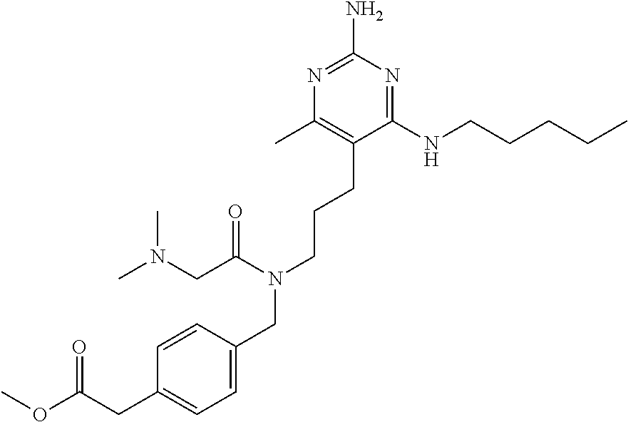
C1=C(CN(CCCC2=C(C)N=C(N)N=C2NCCCCC)C(CN(C)C)=O)C=CC(CC(OC)=O)=C1
